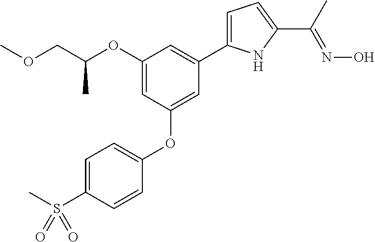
C1(OC(COC)C)=CC(OC2=CC=C(S(C)(=O)=O)C=C2)=CC(C2=CC=C(C(C)=NO)N2)=C1
